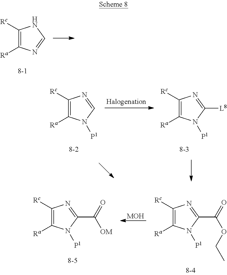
C1([Rc])=C([Ra])N=CN1.C1([Rc])=C([Ra])N([P1])C=N1.C1([Rc])=C([Ra])N([P1])C([L8])=N1.C1([Rc])=C([Ra])N([P1])C(C(=O)OCC)=N1.[MOH].C1([Rc])=C([Ra])N([P1])C(C(=O)[OM])=N1
